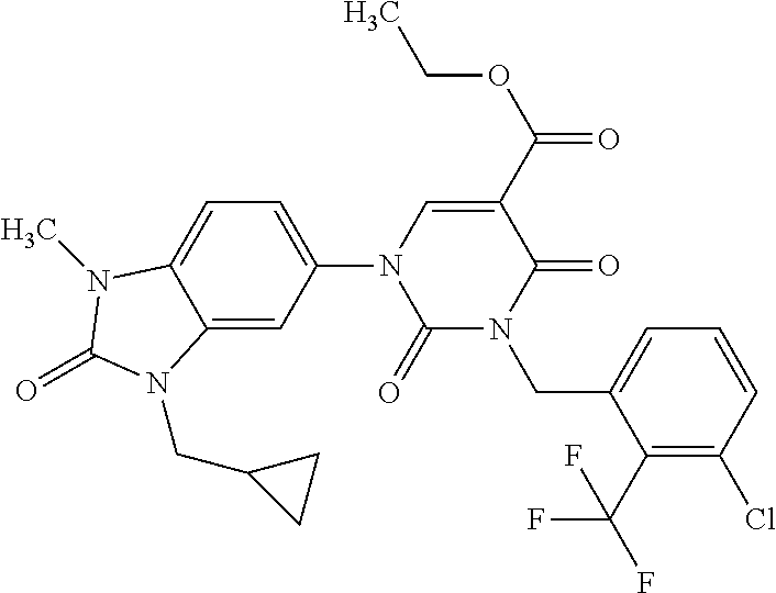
C12=CC(N3C(=O)N(CC4=CC=CC(Cl)=C4C(F)(F)F)C(=O)C(C(OCC)=O)=C3)=CC=C1N(C)C(=O)N2CC1CC1
